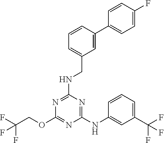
C1(NC2=CC(C(F)(F)F)=CC=C2)=NC(NCC2=CC=CC(C3=CC=C(F)C=C3)=C2)=NC(OCC(F)(F)F)=N1
